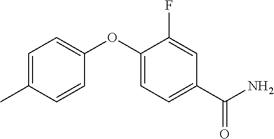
C1=C(C)C=CC(OC2=CC=C(C(N)=O)C=C2F)=C1
